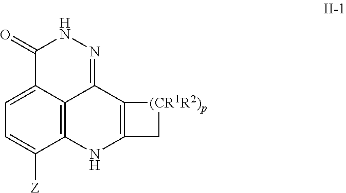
C12=C3NC4=C(C1=NNC(=O)C2=CC=C3[Z])[(CR1R2)p]C4
